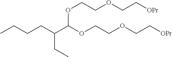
CCCCC(C(OCCOCC[OPr])OCCOCC[OPr])CC
